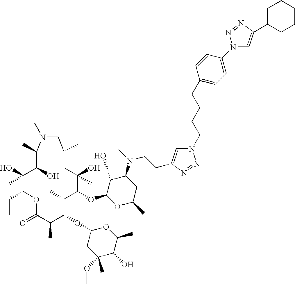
O1C(=O)C(C)C(OC2CC(OC)(C)C(O)C(C)O2)C(C)C(OC2OC(C)CC(N(CCC3=CN(CCCCC4=CC=C(N5C=C(C6CCCCC6)N=N5)C=C4)N=N3)C)C2O)C(O)(C)CC(C)CN(C)C(C)C(O)C(O)(C)C1CC
